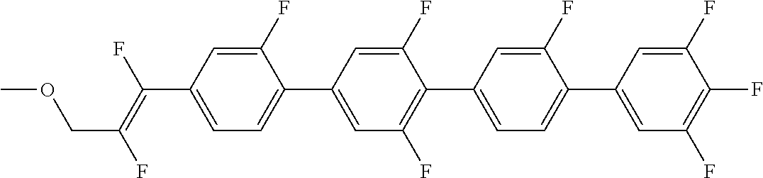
C(C1=CC=C(C2=CC(F)=C(C3=CC=C(C4=CC(F)=C(F)C(F)=C4)C(F)=C3)C(F)=C2)C(F)=C1)(=C(F)COC)F
